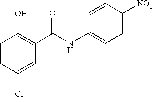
C1=CC(Cl)=CC(C(NC2=CC=C([NO2])C=C2)=O)=C1O
